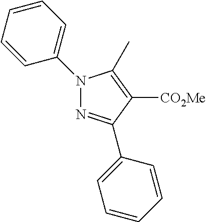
N1(C2=CC=CC=C2)N=C(C2=CC=CC=C2)C([CO2Me])=C1C
